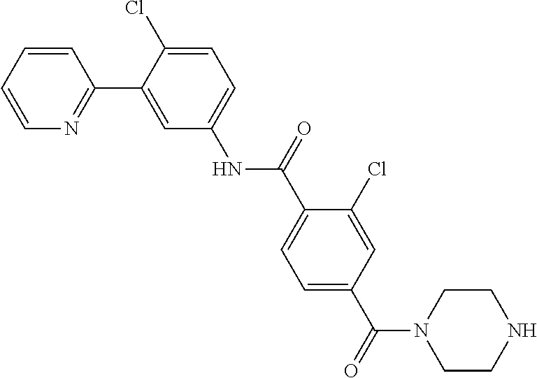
C1=CC=CN=C1C1=CC(NC(C2=CC=C(C(=O)N3CCNCC3)C=C2Cl)=O)=CC=C1Cl
